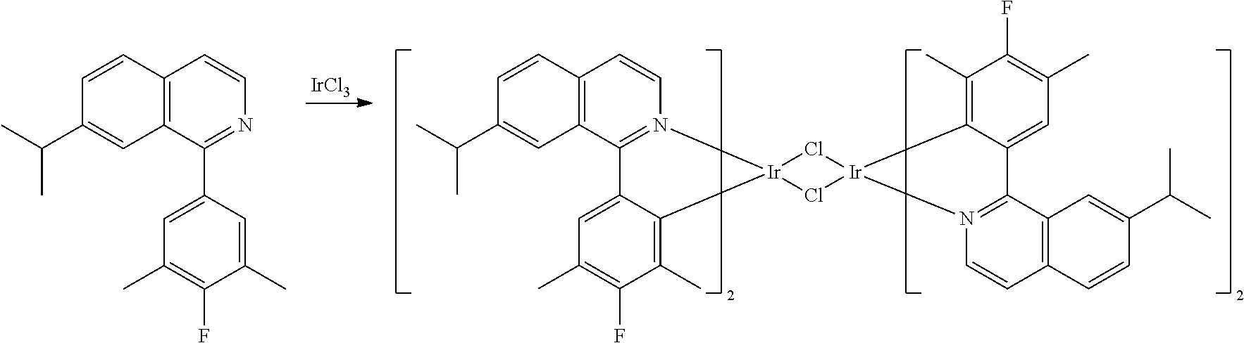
[IrCl3].C12=C(C(C3=CC(C)=C(F)C(C)=C3)=NC=C1)C=C(C(C)C)C=C2.C1=CN2=C(C3=C1C=CC(C(C)C)=C3)C1=CC(C)=C(F)C(C)=C1[Ir]21Cl[Ir]2(Cl1)C1=C(C)C(F)=C(C)C=C1C1=N2C=CC2=C1C=C(C(C)C)C=C2
